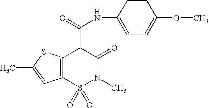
C12=C(S(=O)(=O)N(C)C(=O)C1C(=O)NC1=CC=C(OC)C=C1)C=C(C)S2
